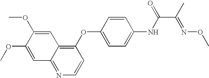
C1(OC2=CC=C(NC(=O)C(C)=NOC)C=C2)=C2C(=NC=C1)C=C(OC)C(OC)=C2
